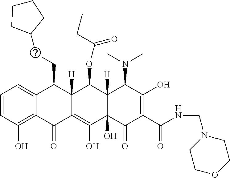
C1=CC(O)=C2C(=C1)C(COC1CCCC1)C1([H])C(=C(O)C3(O)C([H])(C1OC(=O)CC)C(N(C)C)C(O)=C(C(NCN1CCOCC1)=O)C3=O)C2=O
